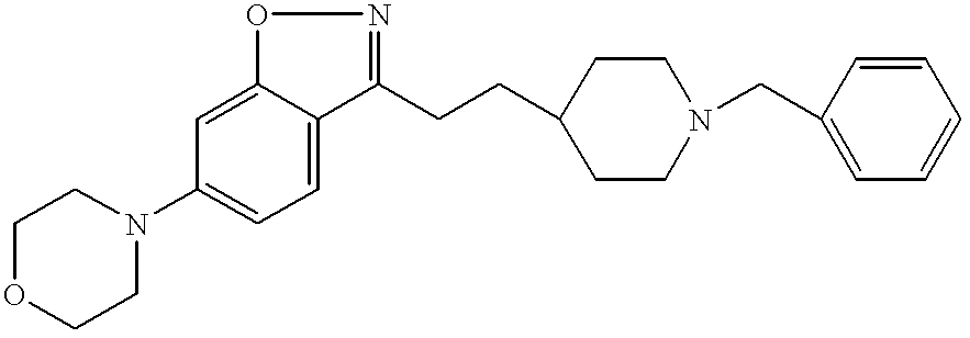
N1(C2=CC=C3C(=C2)ON=C3CCC2CCN(CC3=CC=CC=C3)CC2)CCOCC1
